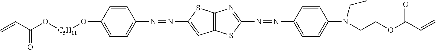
C=CC(O[C5H11]OC1=CC=C(N=NC2=CC3=C(S2)N=C(N=NC2=CC=C(N(CCOC(C=C)=O)CC)C=C2)S3)C=C1)=O
